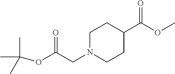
C1N(CC(OC(C)(C)C)=O)CCC(C(OC)=O)C1
